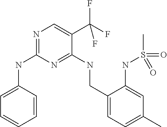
N1=C(NC2=CC=CC=C2)N=C(NCC2=CC=C(C)C=C2NS(C)(=O)=O)C(C(F)(F)F)=C1
